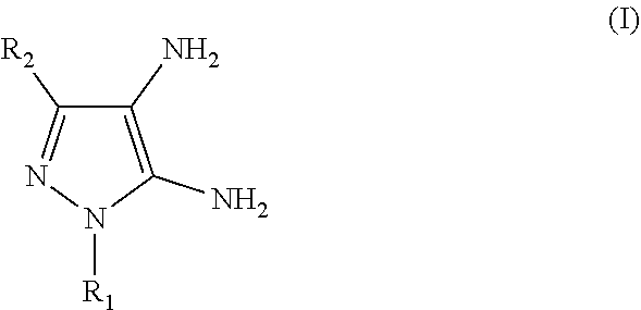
C1(N)=C(N)N([R1])N=C1[R2]
